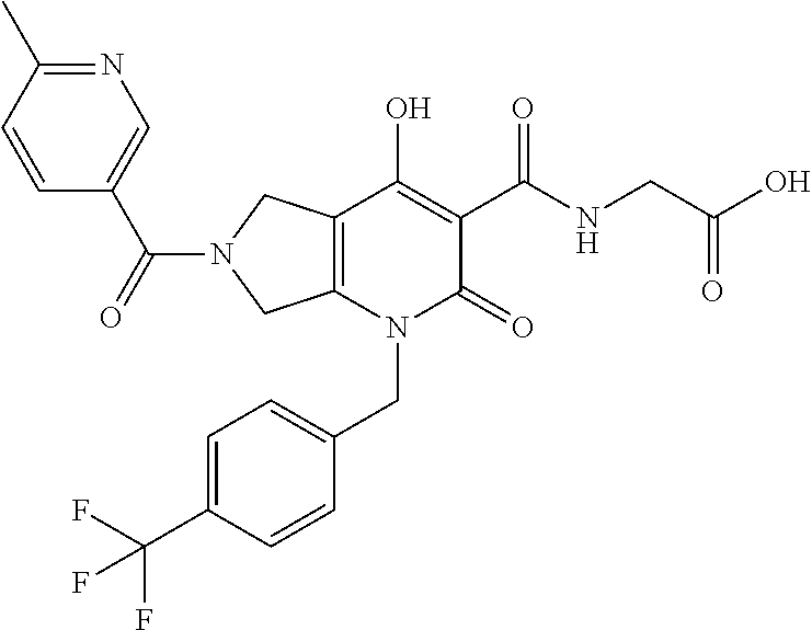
C12=C(N(CC3=CC=C(C(F)(F)F)C=C3)C(=O)C(C(NCC(O)=O)=O)=C1O)CN(C(C1=CN=C(C)C=C1)=O)C2
